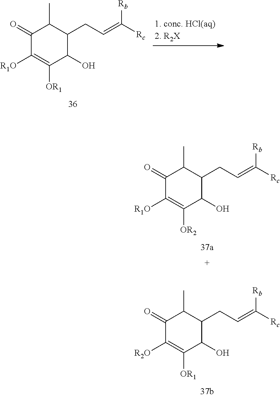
C1(=O)C([R1O])=C([OR1])C(O)C(CC=C([Rc])[Rb])C1C.C1(=O)C([R1O])=C([OR2])C(O)C(CC=C([Rc])[Rb])C1C.C1(=O)C([R2O])=C([OR1])C(O)C(CC=C([Rc])[Rb])C1C
